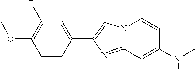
C1=CC(C2=CN3C(=N2)C=C(NC)C=C3)=CC(F)=C1OC
